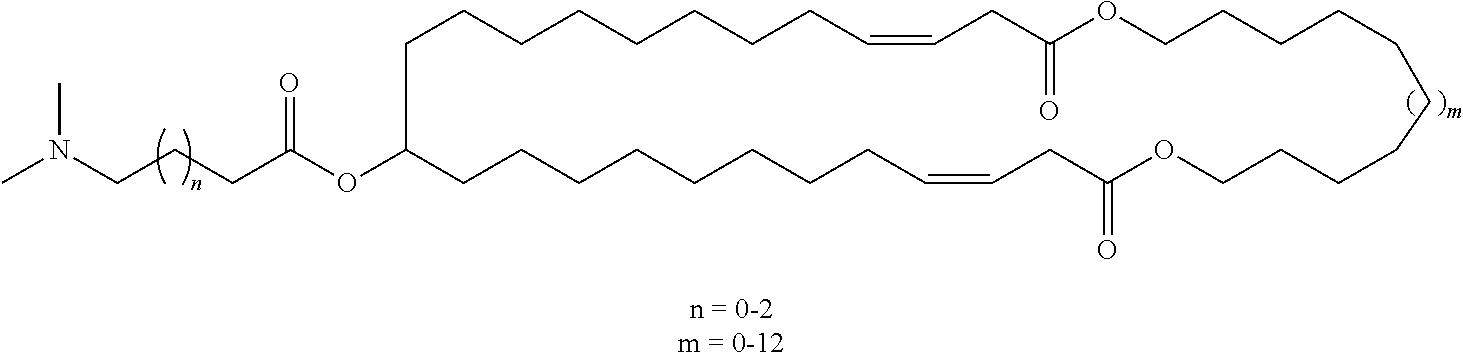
CN(CCCC(OC1CCCCCCCCC=CCC(=O)OCCCCCCCCCCOC(=O)CC=CCCCCCCCC1)=O)C
